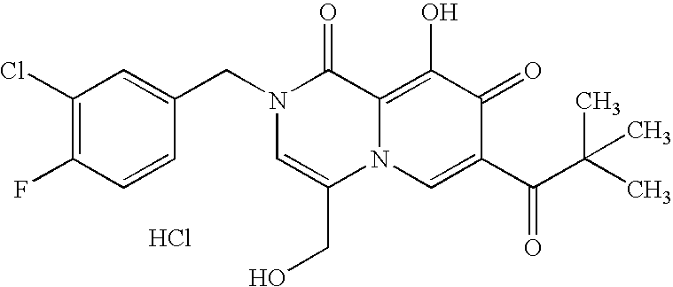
C1(Cl)=C(F)C=CC(CN2C=C(CO)N3C(=C(O)C(=O)C(C(C(C)(C)C)=O)=C3)C2=O)=C1.Cl
